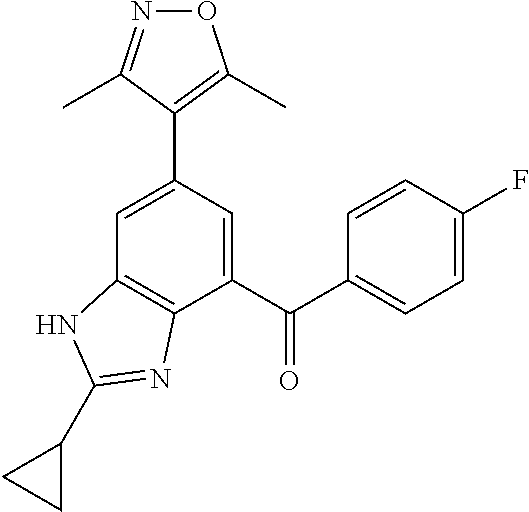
C1=C(C2=C(C)ON=C2C)C=C(C(C2=CC=C(F)C=C2)=O)C2=C1NC(C1CC1)=N2
